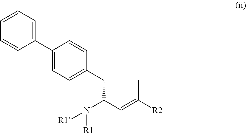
C1(C2=CC=C(CC(C=C([R2])C)N([R1])[R1])C=C2)=CC=CC=C1
